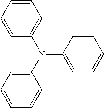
C1=CC=C(N(C2=CC=CC=C2)C2=CC=CC=C2)C=C1
